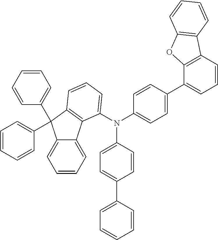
C1=CC=C2C(=C1)C(C1=CC=CC=C1)(C1=CC=CC=C1)C1=C2C(N(C2=CC=C(C3=CC=CC4=C3OC3=C4C=CC=C3)C=C2)C2=CC=C(C3=CC=CC=C3)C=C2)=CC=C1
